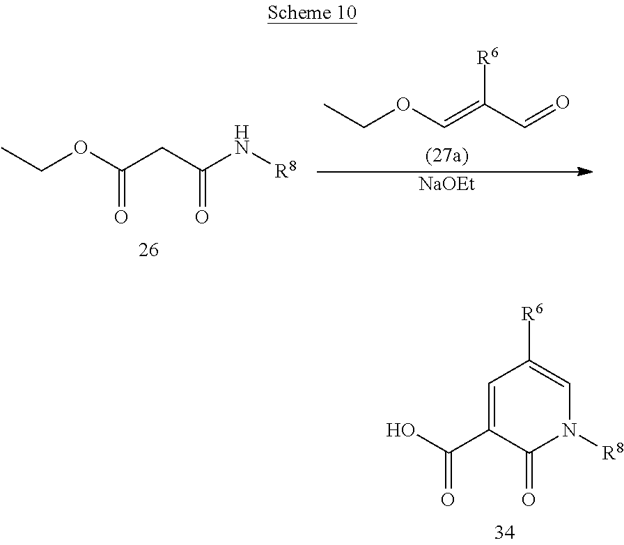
CCOC=C(C=O)[R6].[NaOEt].CCOC(CC(N[R8])=O)=O.OC(C1=CC([R6])=CN([R8])C1=O)=O
